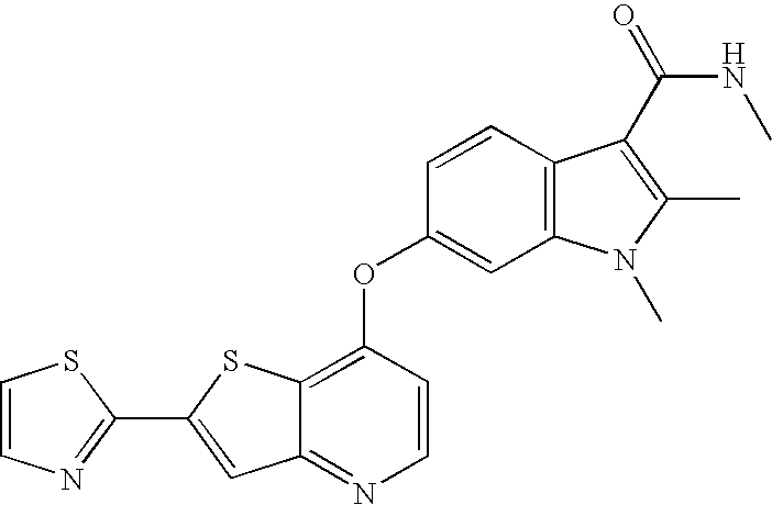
C12=NC=CC(OC3=CC4=C(C=C3)C(C(NC)=O)=C(C)N4C)=C1SC(C1=NC=CS1)=C2
